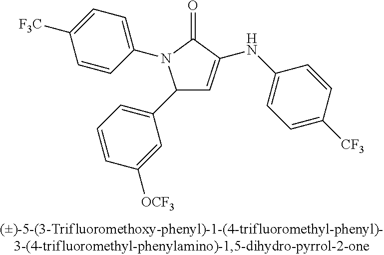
C1(C2=CC=CC([OCF3])=C2)C=C(NC2=CC=C([CF3])C=C2)C(=O)N1C1=CC=C([CF3])C=C1
